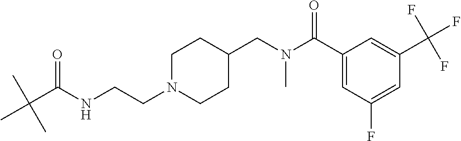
C(C(NCCN1CCC(CN(C(C2=CC(F)=CC(C(F)(F)F)=C2)=O)C)CC1)=O)(C)(C)C
